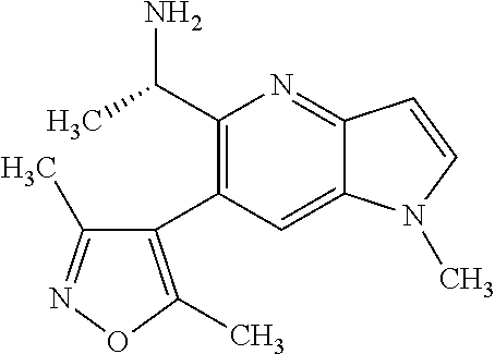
C1(C(N)C)=C(C2=C(C)ON=C2C)C=C2C(=N1)C=CN2C
